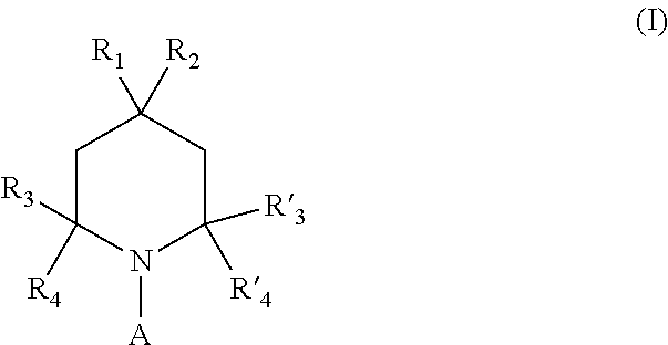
C1C([R4])([R3])N([A])C([R4])([R3])CC1([R1])[R2]
